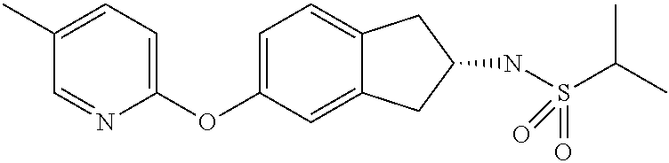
C1(OC2=CC=C3C(=C2)CC(NS(C(C)C)(=O)=O)C3)=CC=C(C)C=N1
